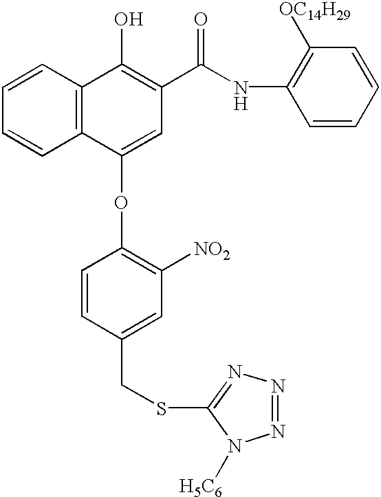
C1=CC2=C(C=C1)C(OC1=C([NO2])C=C(CSC3=NN=NN3[H5C6])C=C1)=CC(C(NC1=C([OC14H29])C=CC=C1)=O)=C2O
